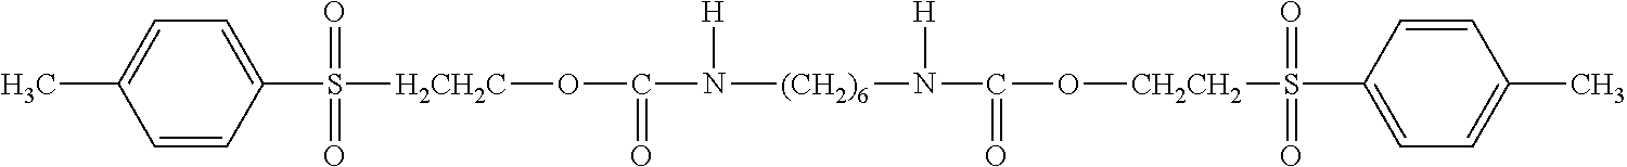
C1=CC(S([H2CH2C]OC(N([(CH2)6]N(C(O[CH2CH2]S(C2=CC=C(C)C=C2)(=O)=O)=O)[H])[H])=O)(=O)=O)=CC=C1C
